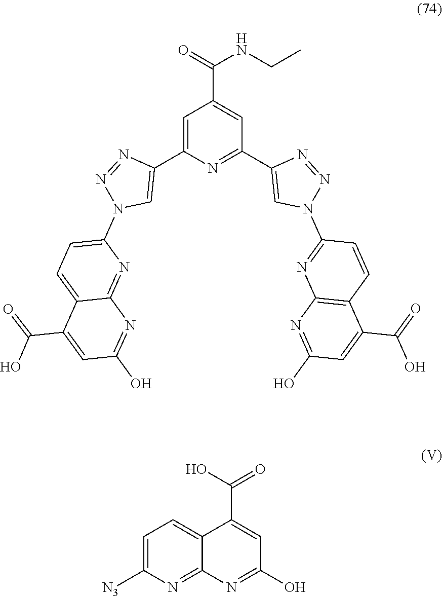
C1(N2N=NC(C3=NC(C4=CN(C5=CC=C6C(=N5)N=C(O)C=C6C(=O)O)N=N4)=CC(C(NCC)=O)=C3)=C2)=NC2=C(C=C1)C(C(=O)O)=CC(O)=N2.C1(C(=O)O)=CC(O)=NC2=NC([N3])=CC=C12
